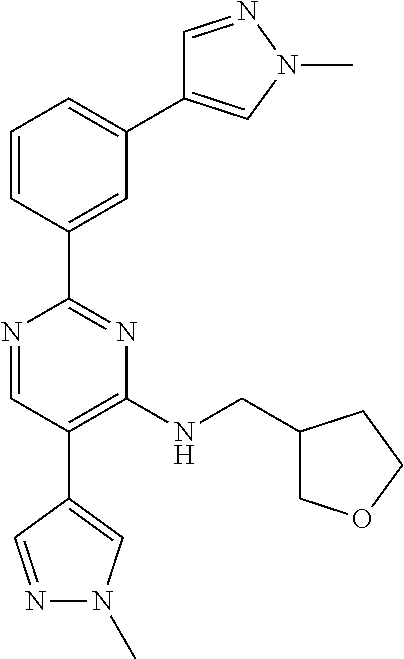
C1=C(C2=NC(NCC3COCC3)=C(C3=CN(C)N=C3)C=N2)C=CC=C1C1=CN(C)N=C1
